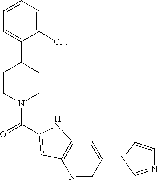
C1=C(C2CCN(C(=O)C3=CC4=C(C=C(N5C=NC=C5)C=N4)N3)CC2)C([CF3])=CC=C1
